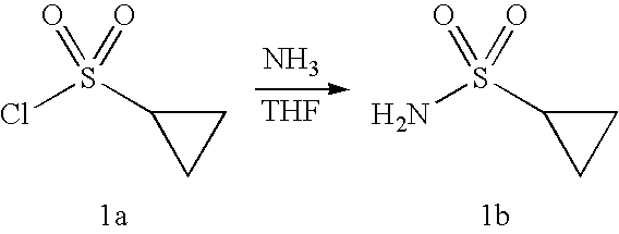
N.[THF].C1C(S(Cl)(=O)=O)C1.C1C(S(N)(=O)=O)C1
